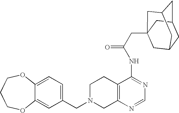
C1N(CC2=CC=C3C(=C2)OCCCO3)CC2=C(C1)C(NC(=O)CC13CC4CC(CC(C1)C4)C3)=NC=N2
